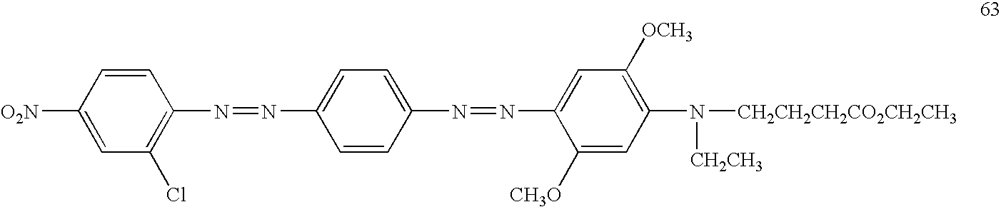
C1=CC(N=NC2=CC=C(N=NC3=CC([OCH3])=C(N([CH2CH2CH2CO2CH2CH3])[CH2CH3])C=C3[CH3O])C=C2)=C(Cl)C=C1[O2N]
